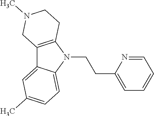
C12=C(N(CCC3=CC=CC=N3)C3=CC=C(C)C=C13)CCN(C)C2
